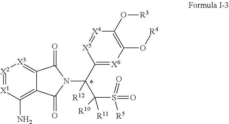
[X2]1=[X1]C(N)=C2C(=[X3]1)C(=O)N(C(C1=[X6]C(O[R4])=C(O[R3])[X4]=[X5]1)(C(S([R5])(=O)=O)([R10])[R11])[R12])C2=O
